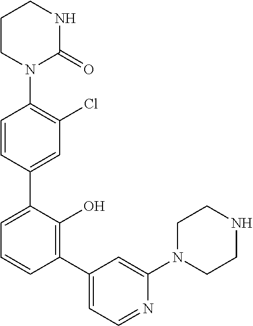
C1=CC(C2=CC=CC(C3=CC=NC(N4CCNCC4)=C3)=C2O)=CC(Cl)=C1N1C(=O)NCCC1
